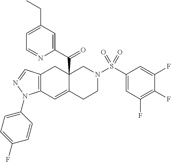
C12=C(C=C3C(C(C4=CC(CC)=CC=N4)=O)(C1)CN(S(C1=CC(F)=C(F)C(F)=C1)(=O)=O)CC3)N(C1=CC=C(F)C=C1)N=C2
